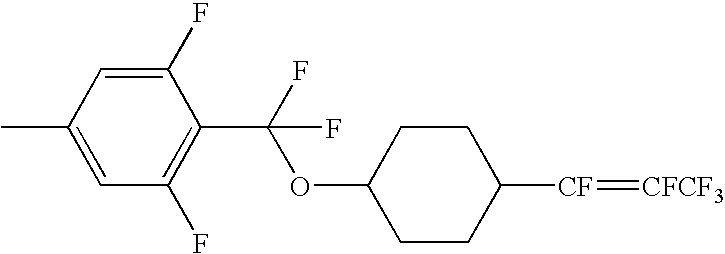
C1(OC(C2=C(F)C=C(C)C=C2F)(F)F)CCC([CF]=[CFCF3])CC1
